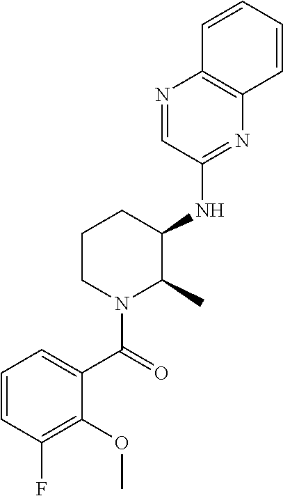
C1(NC2C(C)N(C(=O)C3=CC=CC(F)=C3OC)CCC2)=NC2=C(N=C1)C=CC=C2
